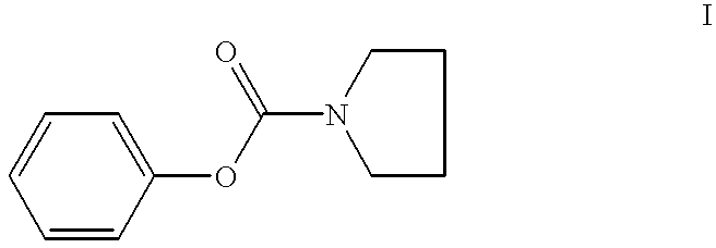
C1=CC=C(OC(=O)N2CCCC2)C=C1
